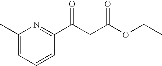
C1(C)=CC=CC(C(CC(OCC)=O)=O)=N1
